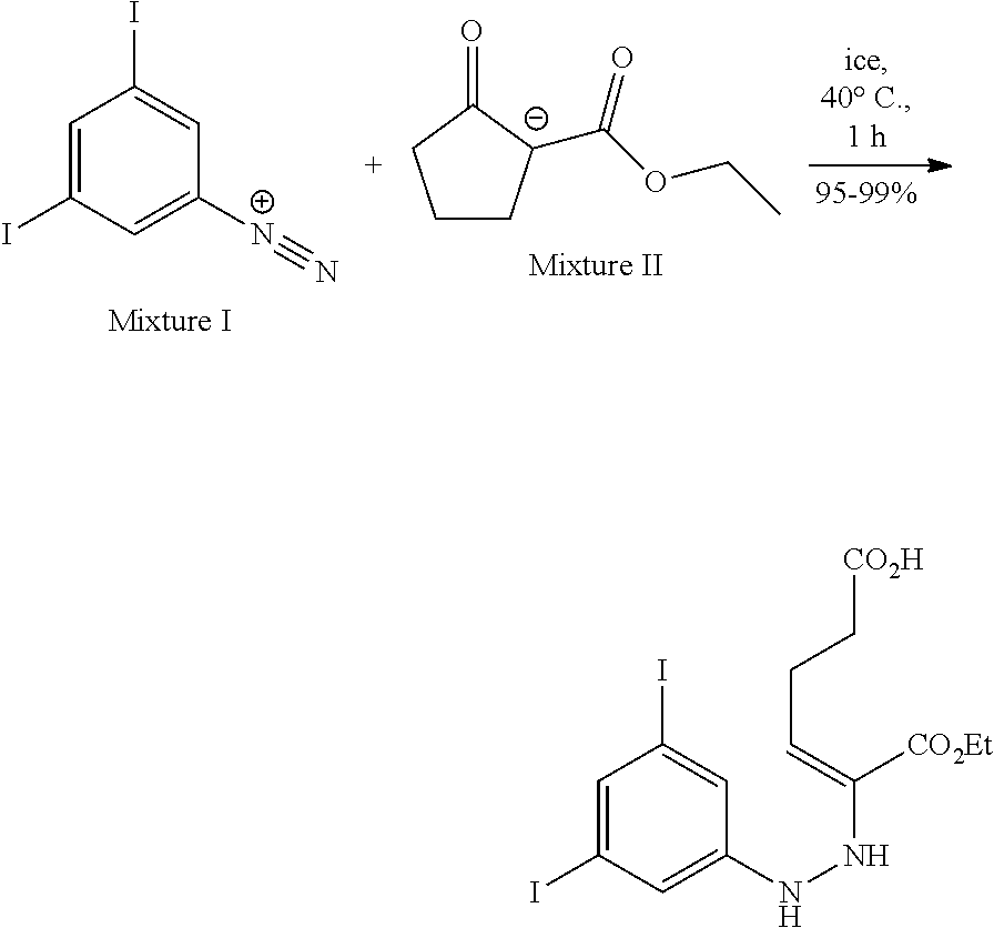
C1=C(I)C=C([N+]#N)C=C1I.C1C[C-](C(OCC)=O)C(=O)C1.C1=C(I)C=C(NNC([CO2Et])=CCC[CO2H])C=C1I
